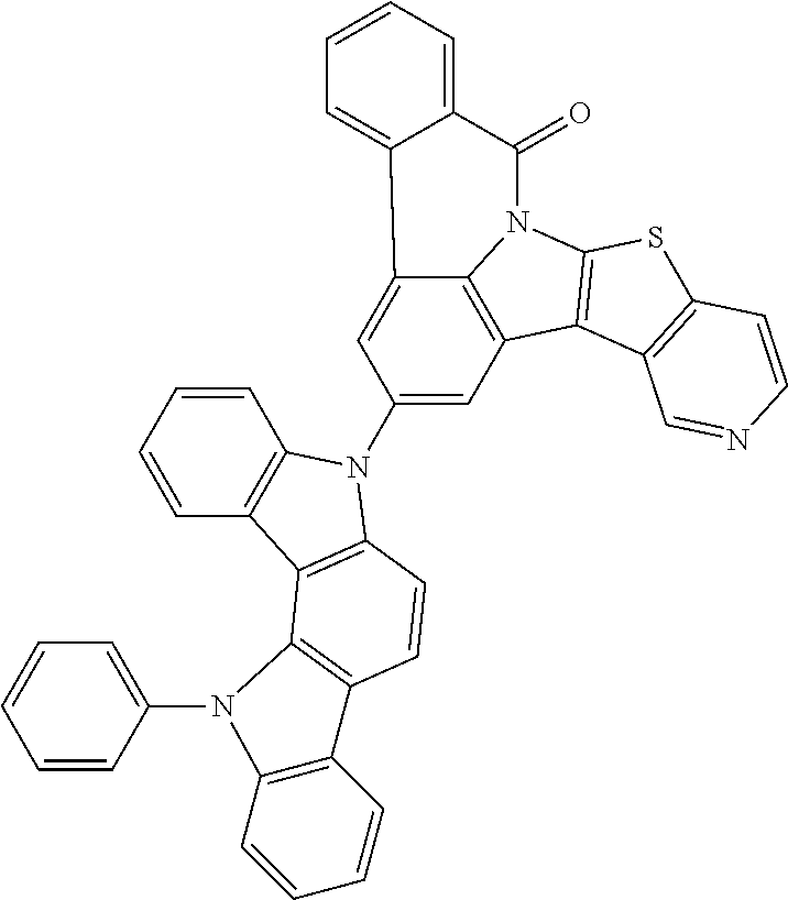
C1(N2C3=C(C=CC=C3)C3=C2C=CC2=C3N(C3=CC=CC=C3)C3=C2C=CC=C3)=CC2=C3C(=C1)C1=CC=CC=C1C(=O)N3C1=C2C2=C(S1)C=CN=C2
